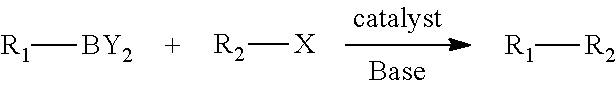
[R1][BY2].[R2][X].[R1][R2]
